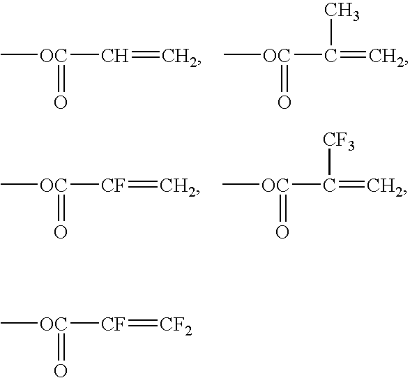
C[OC](C=C)=O.C[OC](C(=C)C)=O.C[OC]([CF]=C)=O.C[OC](C(=C)[CF3])=O.C[OC]([CF]=[CF2])=O
